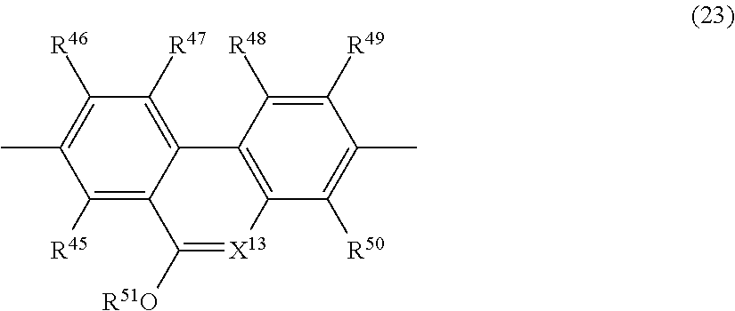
C1([R45])=C2C(=C([R47])C([R46])=C1C)C1=C([X13]=C2[R51O])C([R50])=C(C)C([R49])=C1[R48]
